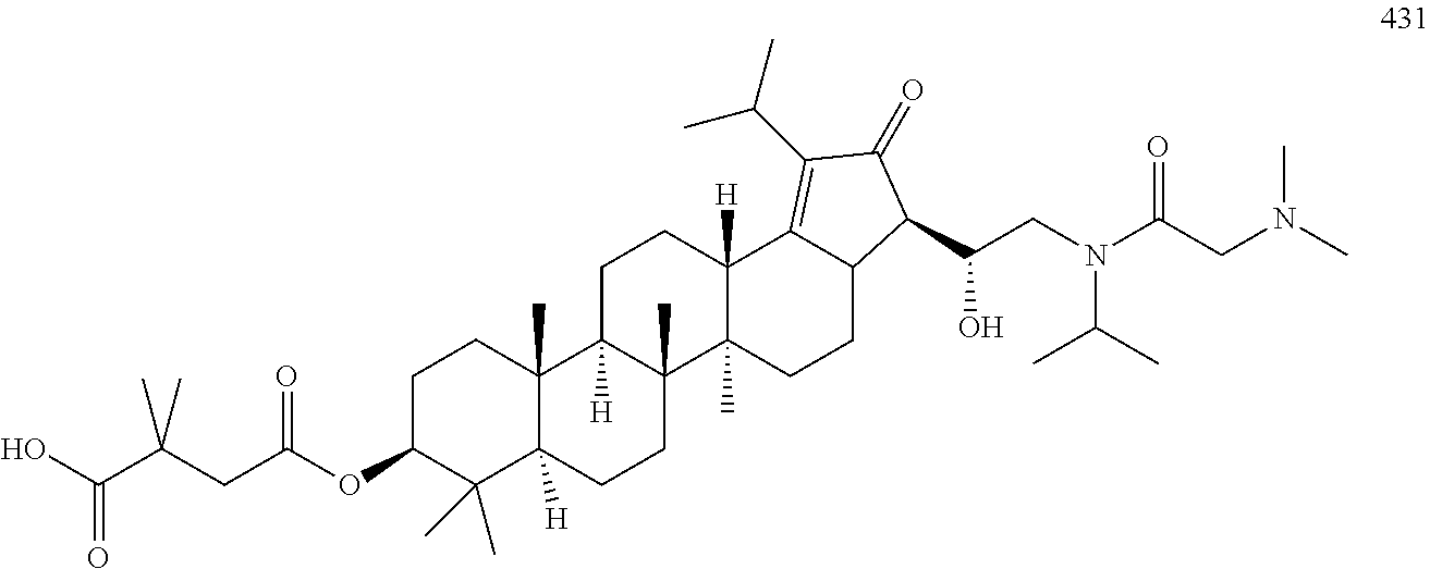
OC(C(CC(OC1C(C)(C)C2([H])C(C)(CC1)C1([H])C(C)(CC2)C2(C)C([H])(CC1)C1=C(C(C)C)C(=O)C(C(CN(C(CN(C)C)=O)C(C)C)O)C1CC2)=O)(C)C)=O
